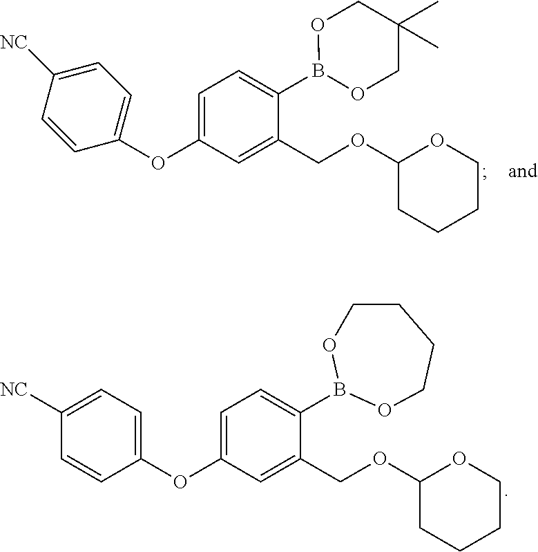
C1(OC2=CC=C(B3OCC(C)(C)CO3)C(COC3OCCCC3)=C2)=CC=C([NC])C=C1.C1(OC2=CC=C(B3OCCCCO3)C(COC3OCCCC3)=C2)=CC=C([NC])C=C1
